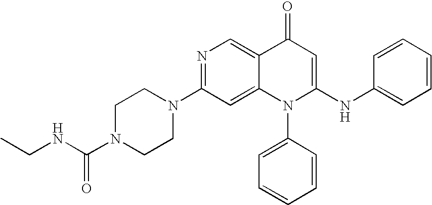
C1CN(C2=NC=C3C(=C2)N(C2=CC=CC=C2)C(NC2=CC=CC=C2)=CC3=O)CCN1C(NCC)=O
